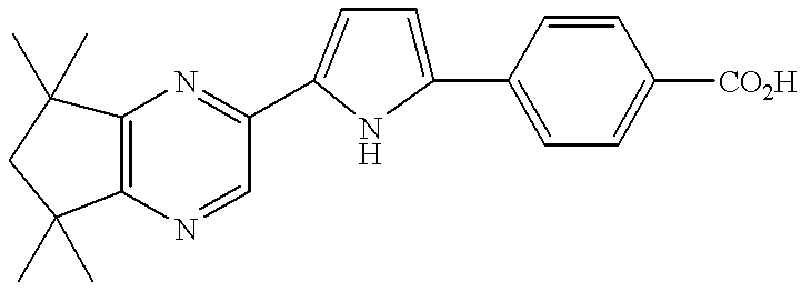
C12=C(N=CC(C3=CC=C(C4=CC=C([CO2H])C=C4)N3)=N1)C(C)(C)CC2(C)C
